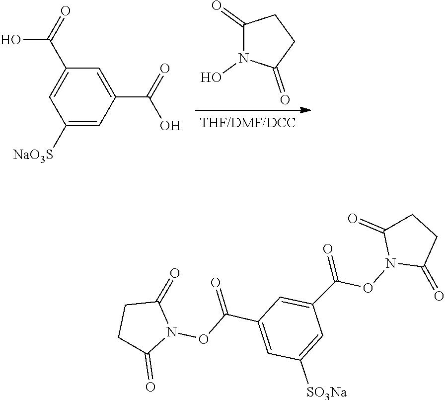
C1=C(C(O)=O)C=C(C(O)=O)C=C1[NaO3S].C1(=O)CCC(=O)N1O.C1C(=O)N(OC(C2=CC([SO3Na])=CC(C(ON3C(=O)CCC3=O)=O)=C2)=O)C(=O)C1
